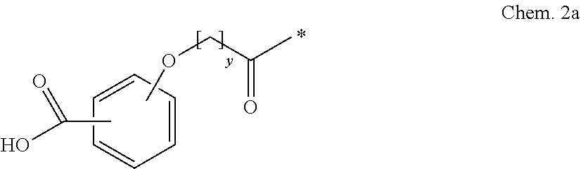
COCC(C)=O.C1=CC=CC=C1.CC(=O)O
